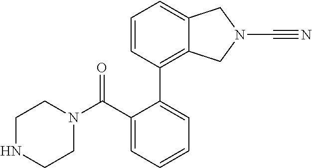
C1=C(C(N2CCNCC2)=O)C(C2=C3C(=CC=C2)CN(C#N)C3)=CC=C1
